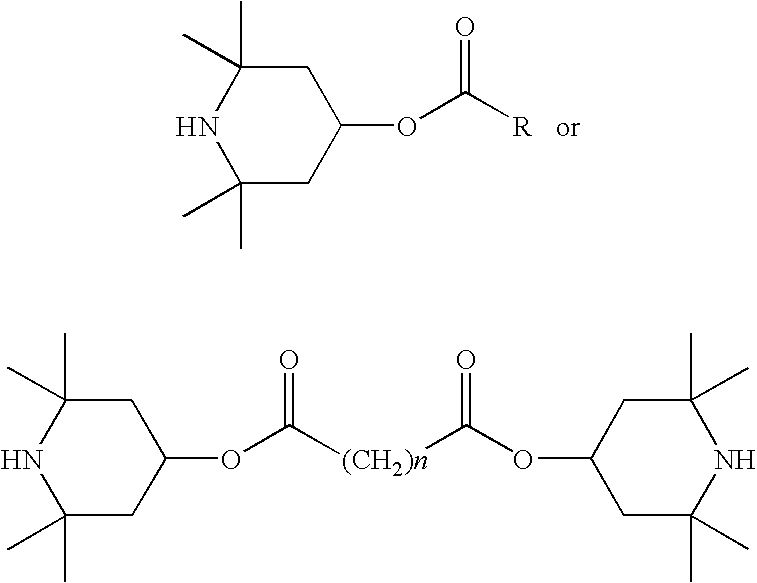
C1C(C)(C)NC(C)(C)CC1OC([R])=O.C1C(C)(C)NC(C)(C)CC1OC([(CH2)n]C(OC1CC(C)(C)NC(C)(C)C1)=O)=O
